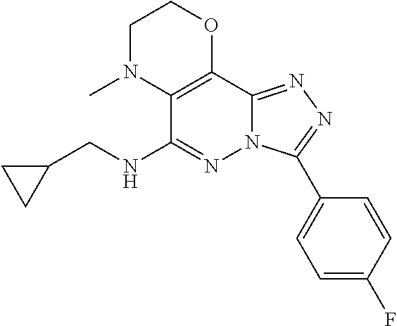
N(CC1CC1)C1=NN2C(=NN=C2C2=CC=C(F)C=C2)C2=C1N(C)CCO2
